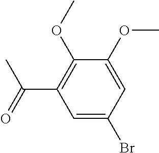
C1(OC)=CC(Br)=CC(C(C)=O)=C1OC
